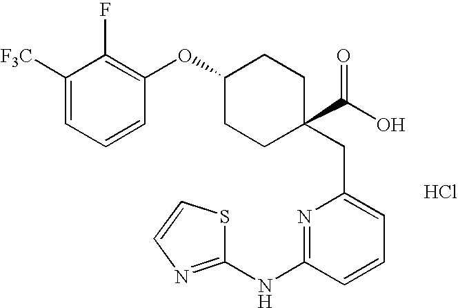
C1([F3C])=CC=CC(OC2CCC(C(O)=O)(CC3=CC=CC(NC4=NC=CS4)=N3)CC2)=C1F.Cl
